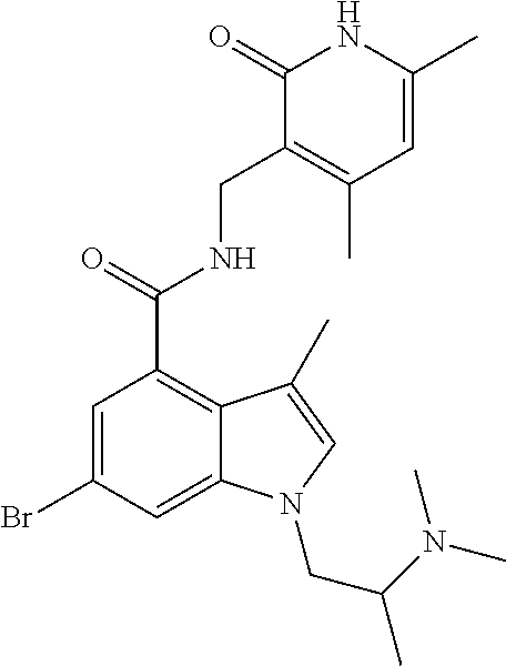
C1=C(C)NC(=O)C(CNC(C2=C3C(=CC(Br)=C2)N(CC(N(C)C)C)C=C3C)=O)=C1C
